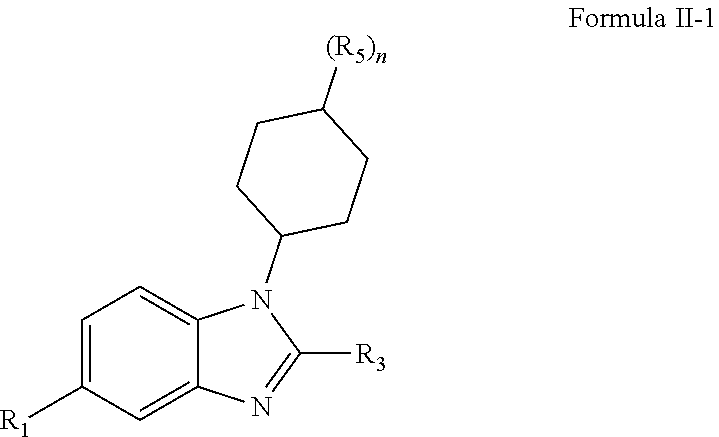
C1=C([R1])C=C2C(=C1)N(C1CCC([(R5)n])CC1)C([R3])=N2
